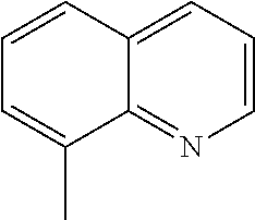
C1=CC=C2C(=N1)C(C)=CC=C2
